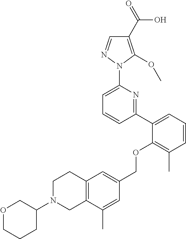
C1(C2=CC=CC(C)=C2OCC2=CC3=C(C(C)=C2)CN(C2COCCC2)CC3)=NC(N2N=CC(C(=O)O)=C2OC)=CC=C1
